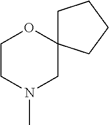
C1CN(C)CC2(O1)CCCC2
